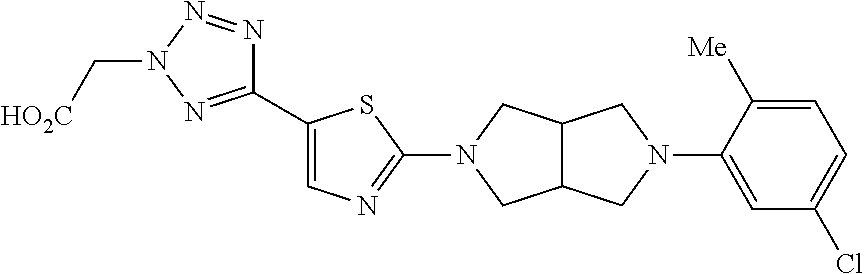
N1(C[HO2C])N=C(C2=CN=C(N3CC4C(C3)CN(C3=CC(Cl)=CC=C3[Me])C4)S2)N=N1
